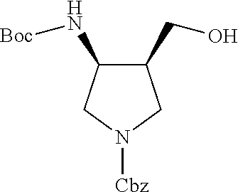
C1(CO)C(N[Boc])CN([Cbz])C1
